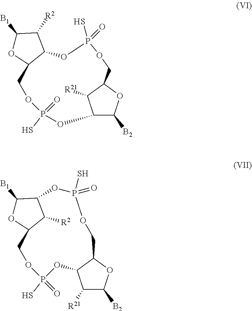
C1([B1])OC2C(C1[R2])OP(S)(=O)OCC1OC([B2])C(OP(S)(=O)OC2)C1[R21].C1([B1])OC2C([R2])C1OP(=O)(S)OCC1OC([B2])C([R21])C1OP(=O)(S)OC2
